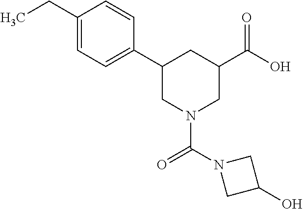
CCC1=CC=C(C2CN(C(=O)N3CC(O)C3)CC(C(O)=O)C2)C=C1
